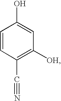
C(C1=C([OH])C=C(O)C=C1)#N
